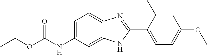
O=C(NC1=CC=C2C(=C1)NC(C1=CC=C(OC)C=C1C)=N2)OCC
